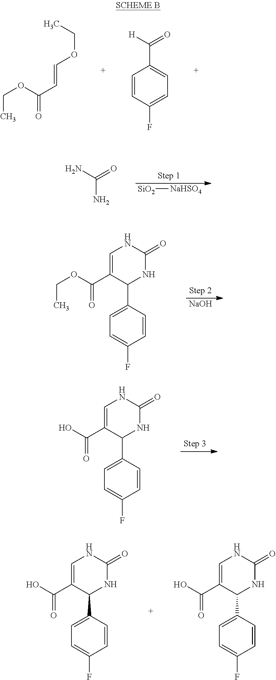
CCOC(=O)C=COCC.C1=CC(F)=CC=C1C(=O)[H].NC(=O)N.[SiO2][NaHSO4].CCOC(=O)C1=CNC(=O)NC1C1=CC=C(F)C=C1.[NaOH].OC(=O)C1=CNC(=O)NC1C1=CC=C(F)C=C1.OC(=O)C1=CNC(=O)NC1C1=CC=C(F)C=C1.OC(=O)C1=CNC(=O)NC1C1=CC=C(F)C=C1
